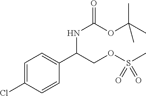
C1=C(Cl)C=CC(C(COS(C)(=O)=O)NC(=O)OC(C)(C)C)=C1
